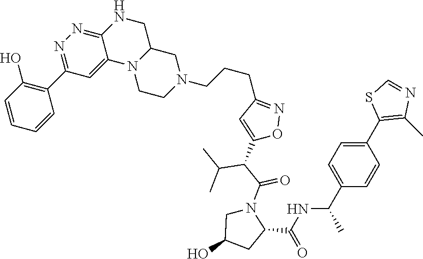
C1=NC(C)=C(C2=CC=C(C(NC(C3CC(O)CN3C(C(C3=CC(CCCN4CC5N(C6=CC(C7=C(O)C=CC=C7)=NN=C6NC5)CC4)=NO3)C(C)C)=O)=O)C)C=C2)S1
